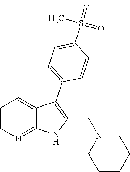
C1=CN=C2C(=C1)C(C1=CC=C(S(=O)(=O)C)C=C1)=C(CN1CCCCC1)N2
